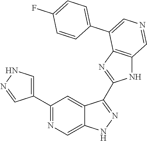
C1(C2=CNN=C2)=NC=C2C(=C1)C(C1=NC3=C(N1)C=NC=C3C1=CC=C(F)C=C1)=NN2
